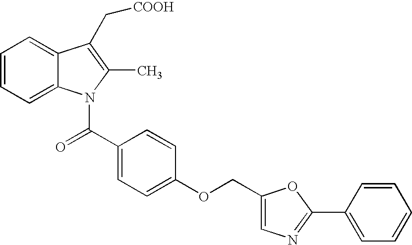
C1=CC=C2C(=C1)C(C[COOH])=C(C)N2C(C1=CC=C(OCC2=CN=C(C3=CC=CC=C3)O2)C=C1)=O
